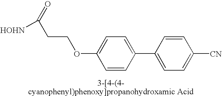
[HOHN]C(=O)CCOC1=CC=C(C2=CC=C([CN])C=C2)C=C1
